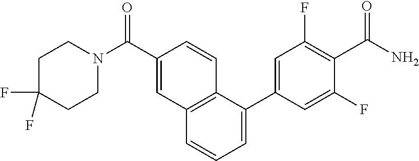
C1C(F)(F)CCN(C(C2=CC3=C(C=C2)C(C2=CC(F)=C(C(N)=O)C(F)=C2)=CC=C3)=O)C1
